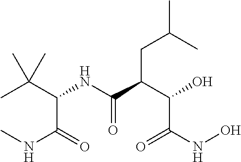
CC(C(C(NC)=O)NC(C(C(O)C(=O)NO)CC(C)C)=O)(C)C
